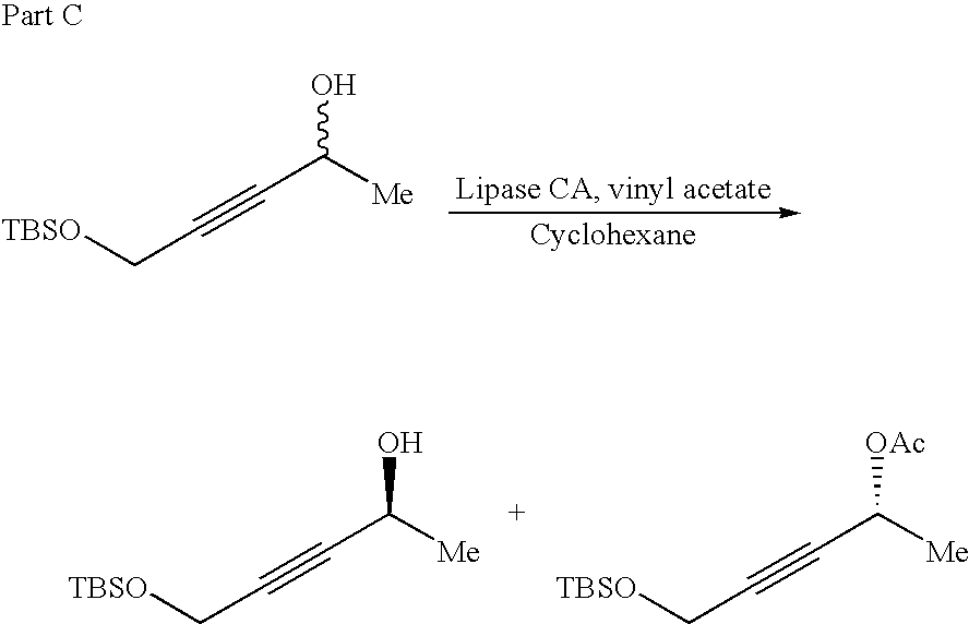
[TBSO]CC#CC([Me])O.[TBSO]CC#CC([Me])[OAc].[TBSO]CC#CC([Me])O
